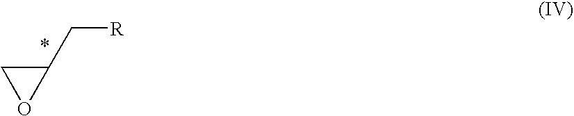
C1(C[R])CO1
